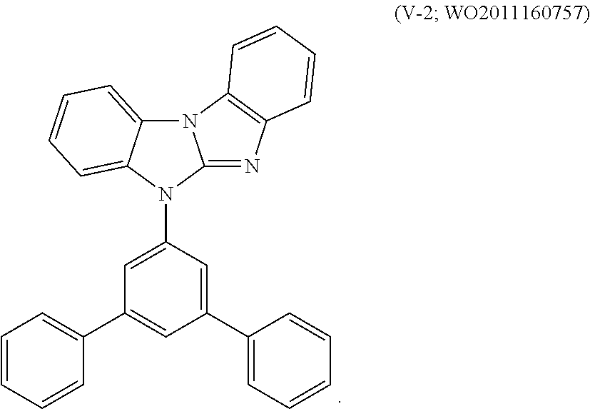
C1=C(N2C3=NC4=C(N3C3=CC=CC=C23)C=CC=C4)C=C(C2=CC=CC=C2)C=C1C1=CC=CC=C1
